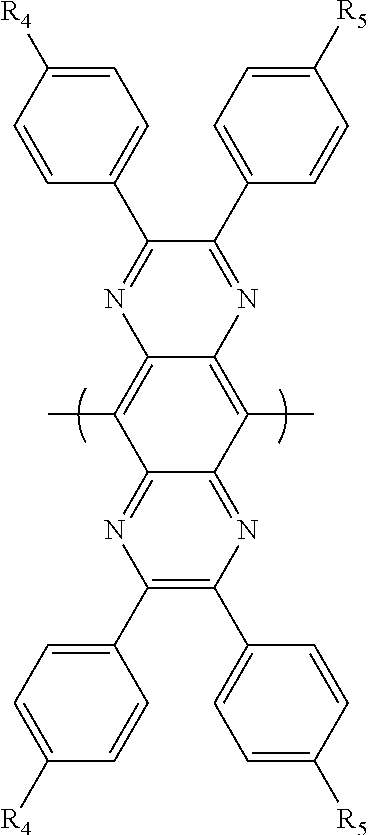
CC1=C2C(=C(C)C3=NC(C4=CC=C([R5])C=C4)=C(C4=CC=C([R4])C=C4)N=C13)N=C(C1=CC=C([R5])C=C1)C(C1=CC=C([R4])C=C1)=N2
